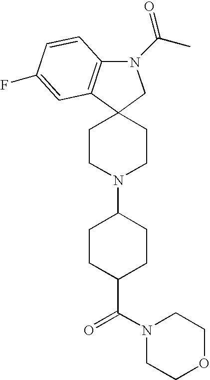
N1(C(C)=O)C2=C(C3(C1)CCN(C1CCC(C(=O)N4CCOCC4)CC1)CC3)C=C(F)C=C2
